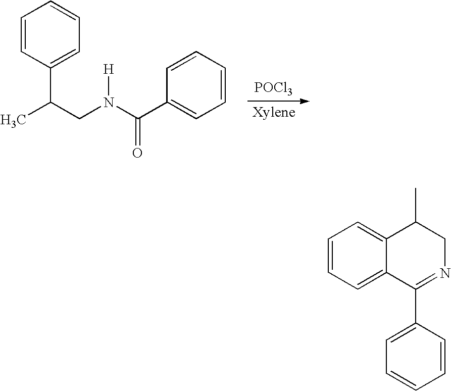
[POCl3].C1=CC(C(C)CN(C(C2=CC=CC=C2)=O)[H])=CC=C1.C1=CC=C2C(=C1)C(C)CN=C2C1=CC=CC=C1
